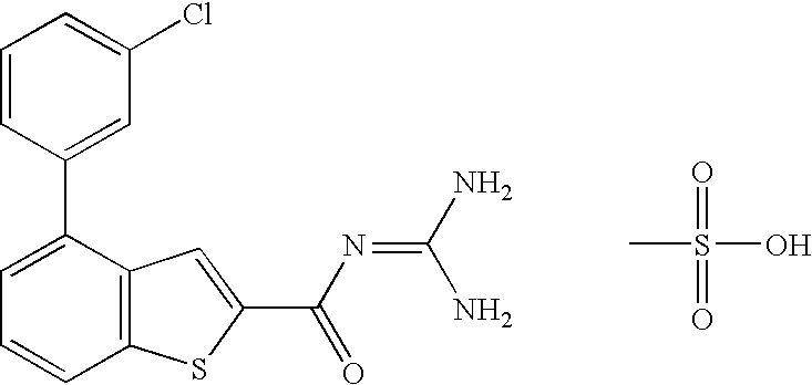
C1(C2=CC=CC3=C2C=C(C(N=C(N)N)=O)S3)=CC(Cl)=CC=C1.CS(=O)(=O)O
